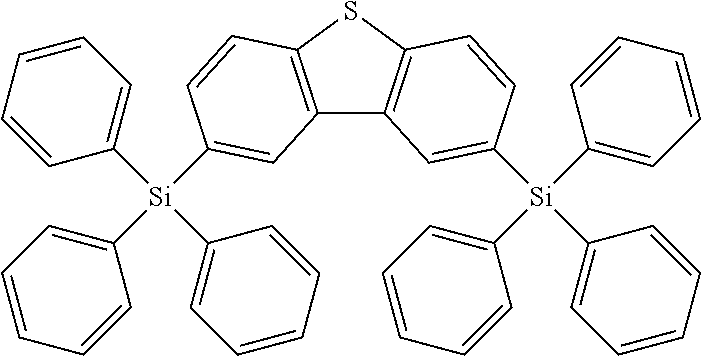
C1=CC=CC=C1[Si](C1=CC=CC=C1)(C1=CC=CC=C1)C1=CC2=C(SC3=C2C=C([Si](C2=CC=CC=C2)(C2=CC=CC=C2)C2=CC=CC=C2)C=C3)C=C1
